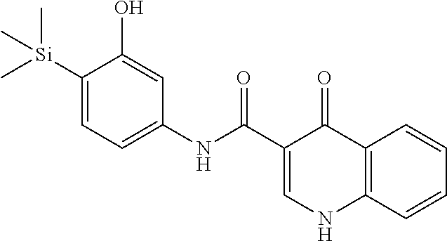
[Si](C1=CC=C(NC(=O)C2=CNC3=C(C2=O)C=CC=C3)C=C1O)(C)(C)C
